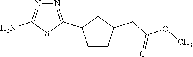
C1CC(CC(OC)=O)CC1C1=NN=C(N)S1
